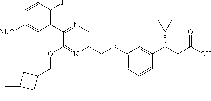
C1(OCC2CC(C)(C)C2)=NC(COC2=CC=CC(C(CC(O)=O)C3CC3)=C2)=CN=C1C1=C(F)C=CC([MeO])=C1
